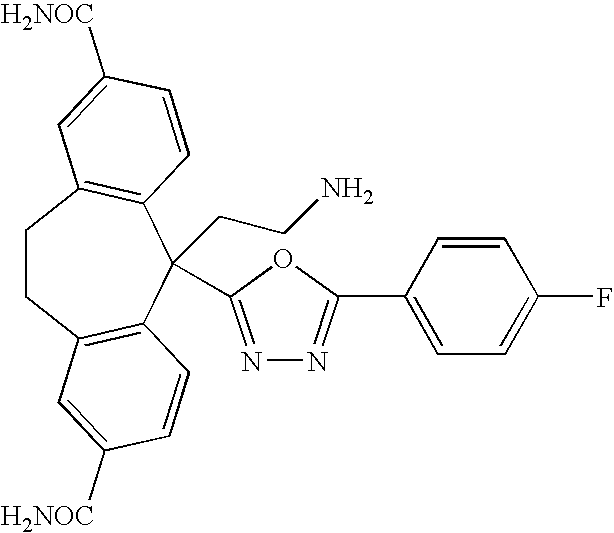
C1CC2=C(C=CC([H2NOC])=C2)C(CCN)(C2=NN=C(C3=CC=C(F)C=C3)O2)C2=C1C=C([H2NOC])C=C2
